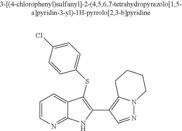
C1=CN=C2C(=C1)C(SC1=CC=C(Cl)C=C1)=C(C1=C3N(N=C1)CCCC3)N2
